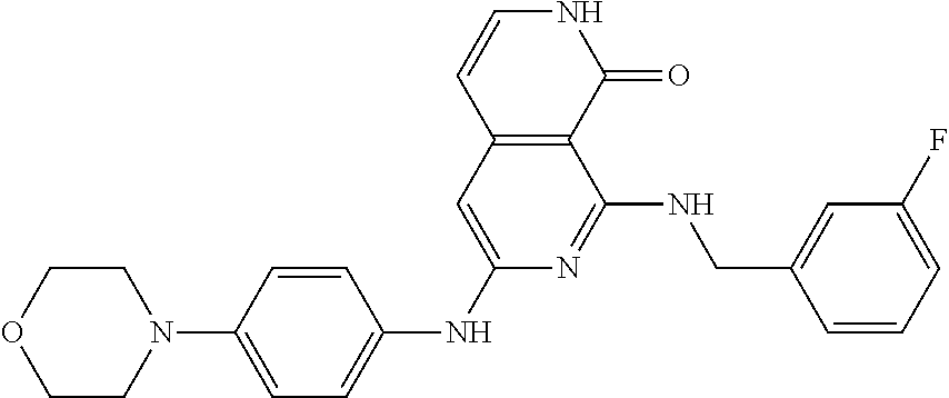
C1OCCN(C2=CC=C(NC3=CC4=C(C(NCC5=CC(F)=CC=C5)=N3)C(=O)NC=C4)C=C2)C1
